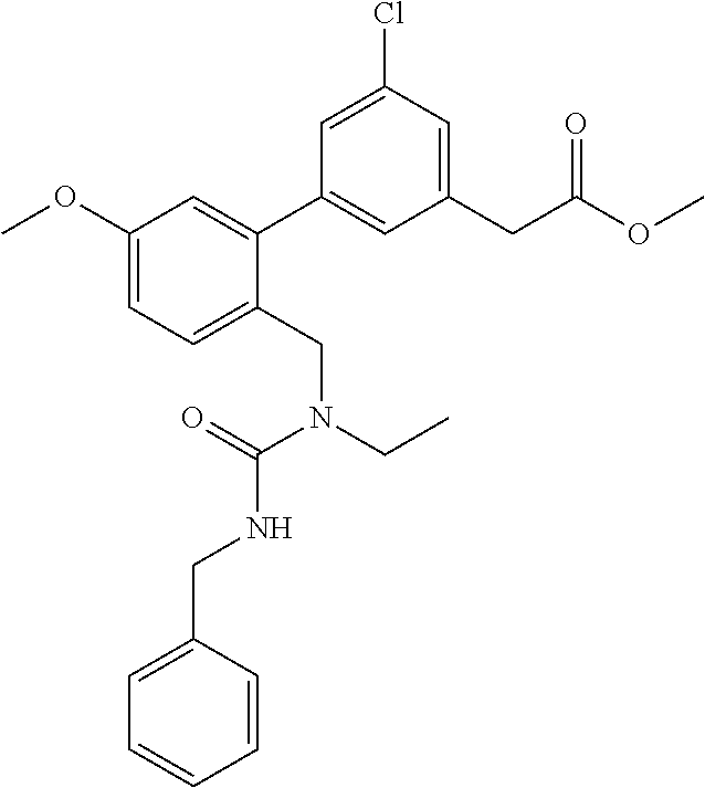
C1(CC(OC)=O)=CC(Cl)=CC(C2=CC(OC)=CC=C2CN(CC)C(=O)NCC2=CC=CC=C2)=C1
